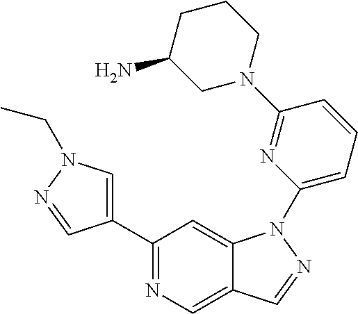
C1(C2=CN(CC)N=C2)=NC=C2C(=C1)N(C1=CC=CC(N3CCCC(N)C3)=N1)N=C2
